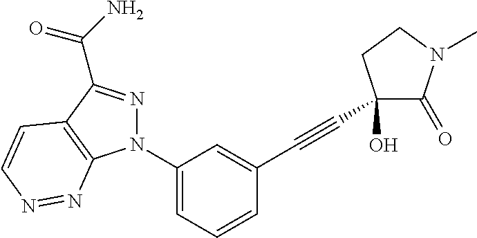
C1(N2N=C(C(=O)N)C3=C2N=NC=C3)=CC=CC(C#CC2(O)C(=O)N(C)CC2)=C1
